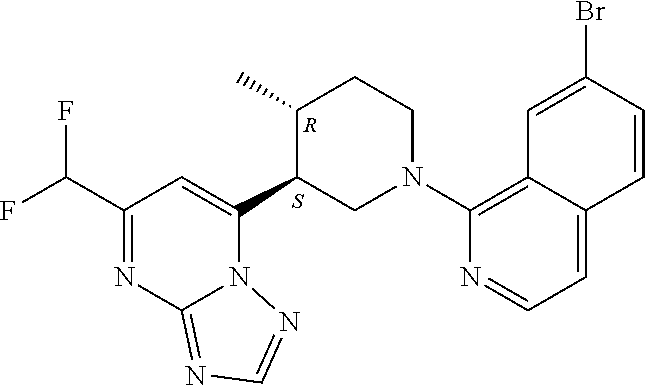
C1(C(F)F)=NC2=NC=NN2C(C2CN(C3=C4C(=CC=N3)C=CC(Br)=C4)CCC2C)=C1.S.[R]
